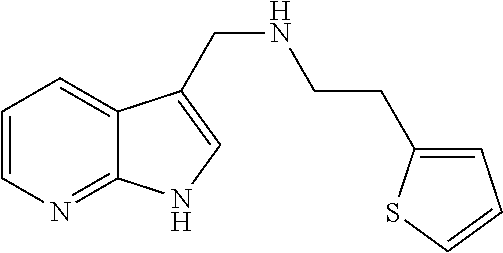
C1=CN=C2C(=C1)C(CNCCC1=CC=CS1)=CN2
